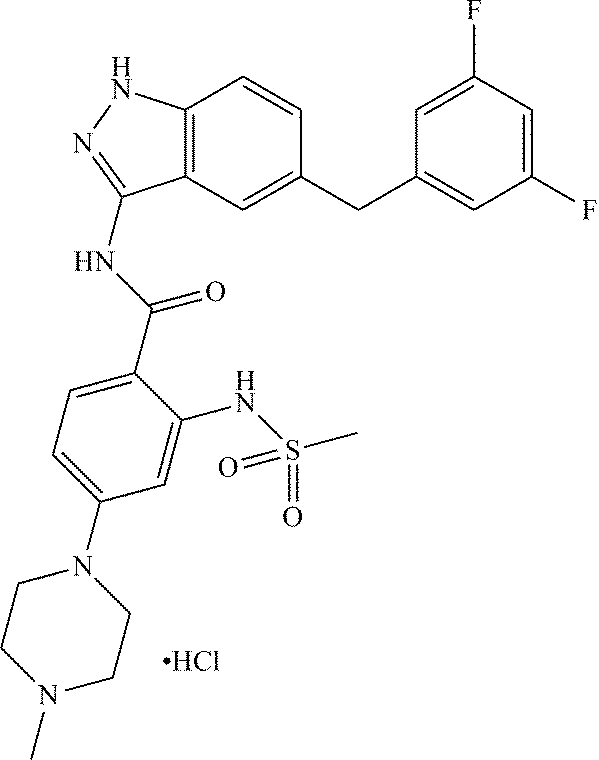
Cl.C1=C(F)C=C(F)C=C1CC1=CC2=C(C=C1)NN=C2NC(C1=CC=C(N2CCN(C)CC2)C=C1NS(C)(=O)=O)=O
